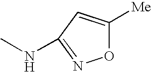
O1C([Me])=CC(NC)=N1
